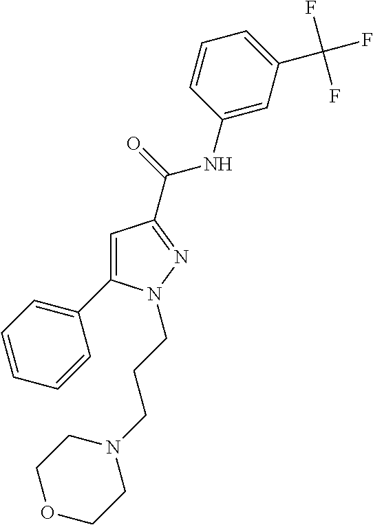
C1=C(C2=CC=CC=C2)N(CCCN2CCOCC2)N=C1C(NC1=CC(C(F)(F)F)=CC=C1)=O
